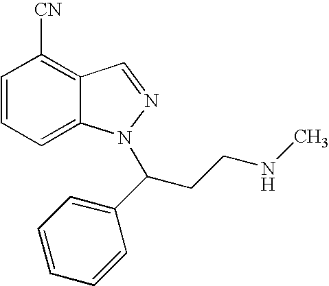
C1=CC=C2C(=C1[CN])C=NN2C(CCNC)C1=CC=CC=C1
